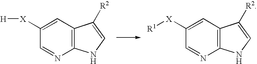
C1([X][R1])=CC2=C(N=C1)NC=C2[R2].C1([X][H])=CC2=C(N=C1)NC=C2[R2]
